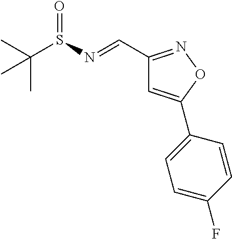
C(S(=O)N=CC1=NOC(C2=CC=C(F)C=C2)=C1)(C)(C)C
